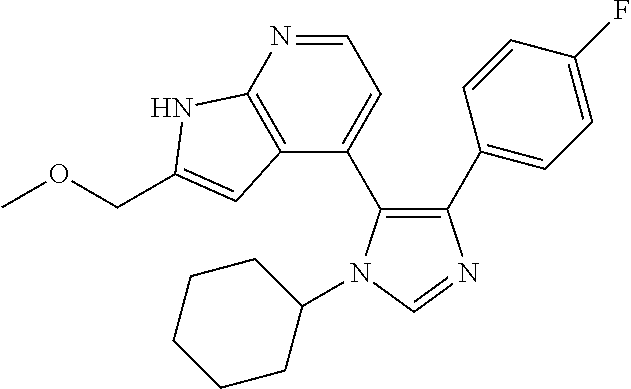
C1(C2=CC=C(F)C=C2)=C(C2=CC=NC3=C2C=C(COC)N3)N(C2CCCCC2)C=N1
